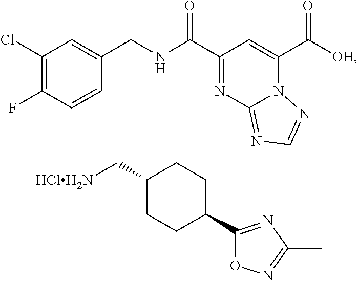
C1(Cl)=C(F)C=CC(CNC(C2=NC3=NC=NN3C(C([OH])=O)=C2)=O)=C1.C1(C[HClH2N])CCC(C2=NC(C)=NO2)CC1
